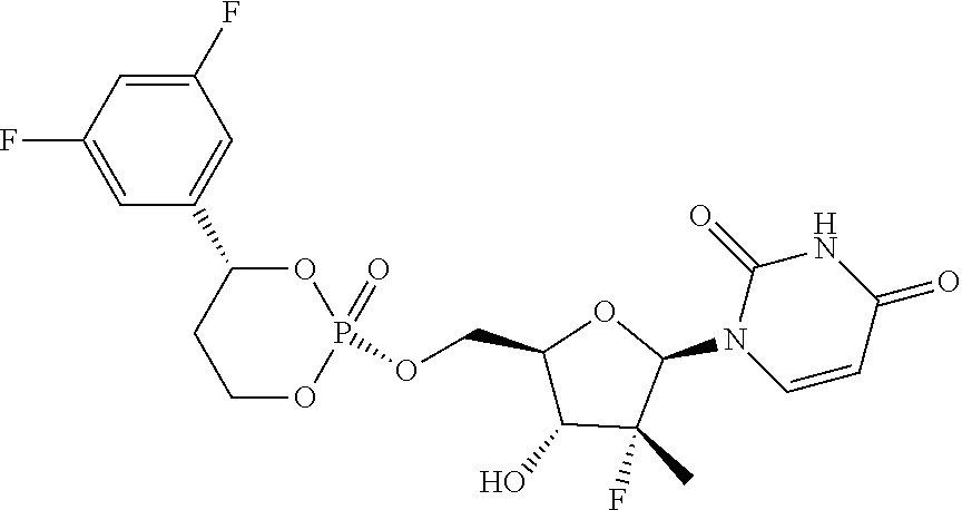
C1(F)=CC(C2CCOP(=O)(OCC3C(O)C(F)(C)C(N4C=CC(=O)NC4=O)O3)O2)=CC(F)=C1
